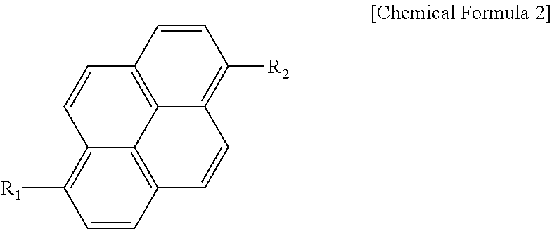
C1=CC2=C3C(=C1[R1])C=CC1=C3C(=C([R2])C=C1)C=C2
